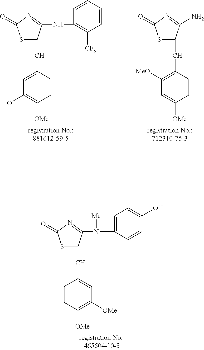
S1C(=CC2=C([MeO])C=C([OMe])C=C2)C(N)=NC1=O.S1C(=CC2=CC(O)=C([OMe])C=C2)C(NC2=C([CF3])C=CC=C2)=NC1=O.S1C(=CC2=CC([OMe])=C([OMe])C=C2)C(N(C2=CC=C(O)C=C2)[Me])=NC1=O
